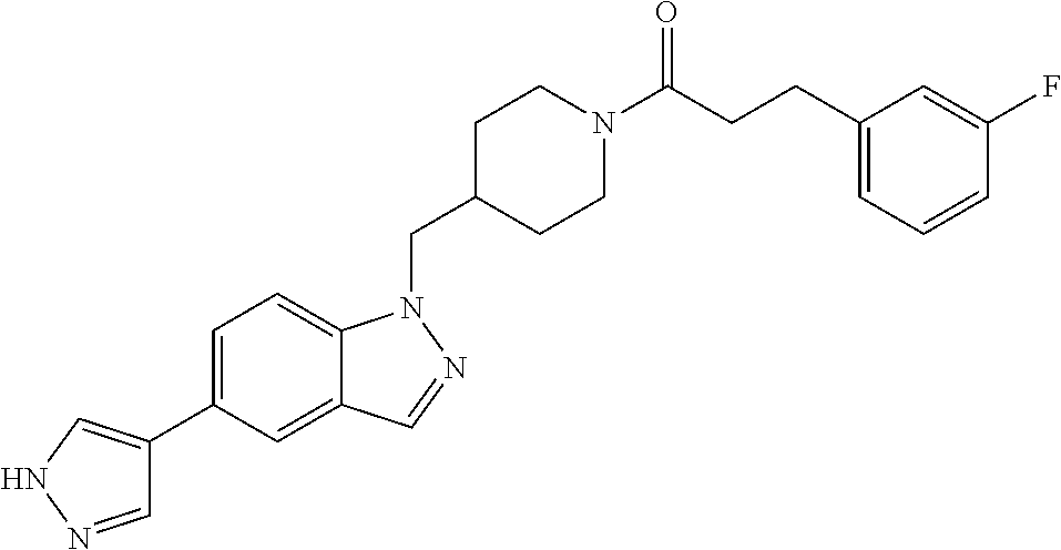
C1=NNC=C1C1=CC=C2C(=C1)C=NN2CC1CCN(C(CCC2=CC=CC(F)=C2)=O)CC1
